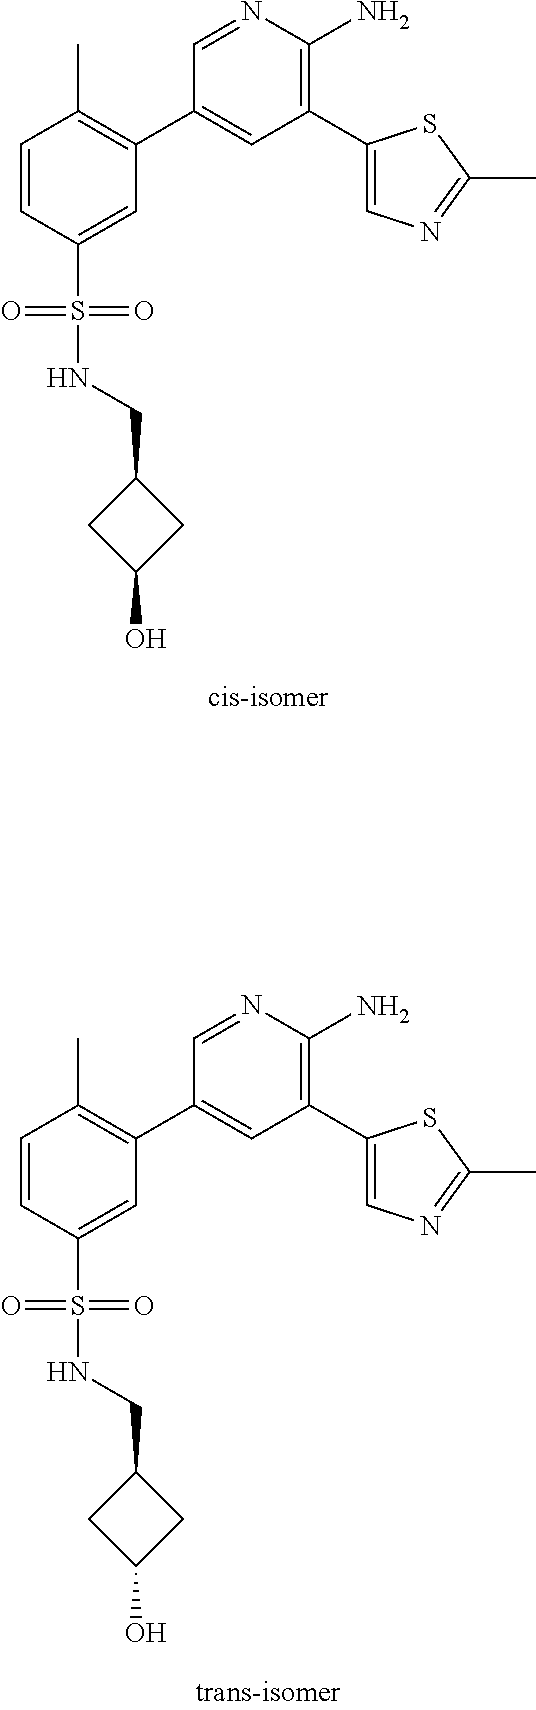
C1=NC(N)=C(C2=CN=C(C)S2)C=C1C1=C(C)C=CC(S(=O)(=O)NCC2CC(O)C2)=C1.C1=NC(N)=C(C2=CN=C(C)S2)C=C1C1=C(C)C=CC(S(=O)(=O)NCC2CC(O)C2)=C1
